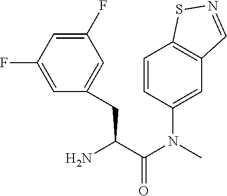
C1=CC(N(C(C(CC2=CC(F)=CC(F)=C2)N)=O)C)=CC2=C1SN=C2
